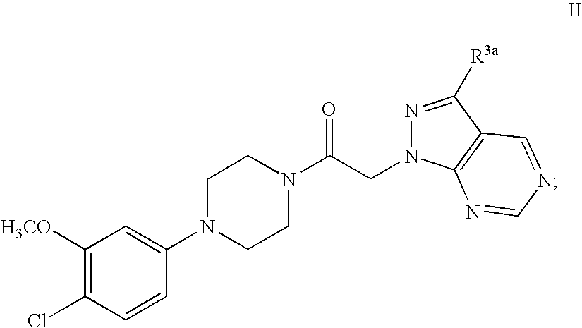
C1([H3CO])=C(Cl)C=CC(N2CCN(C(CN3N=C([R3a])C4=C3N=CN=C4)=O)CC2)=C1
